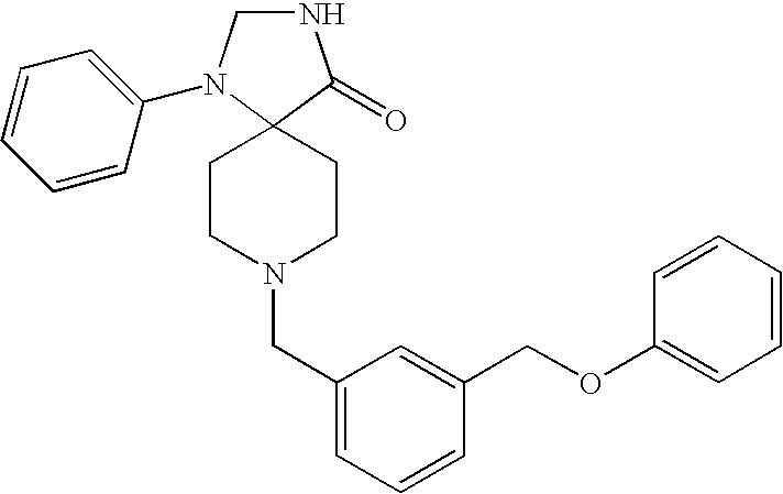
N1CN(C2=CC=CC=C2)C2(C1=O)CCN(CC1=CC=CC(COC3=CC=CC=C3)=C1)CC2
